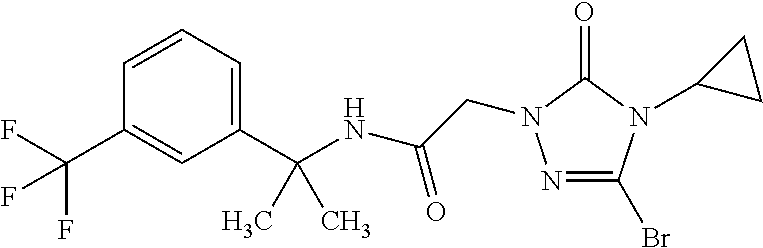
C1(C(NC(CN2N=C(Br)N(C3CC3)C2=O)=O)(C)C)=CC=CC(C(F)(F)F)=C1
